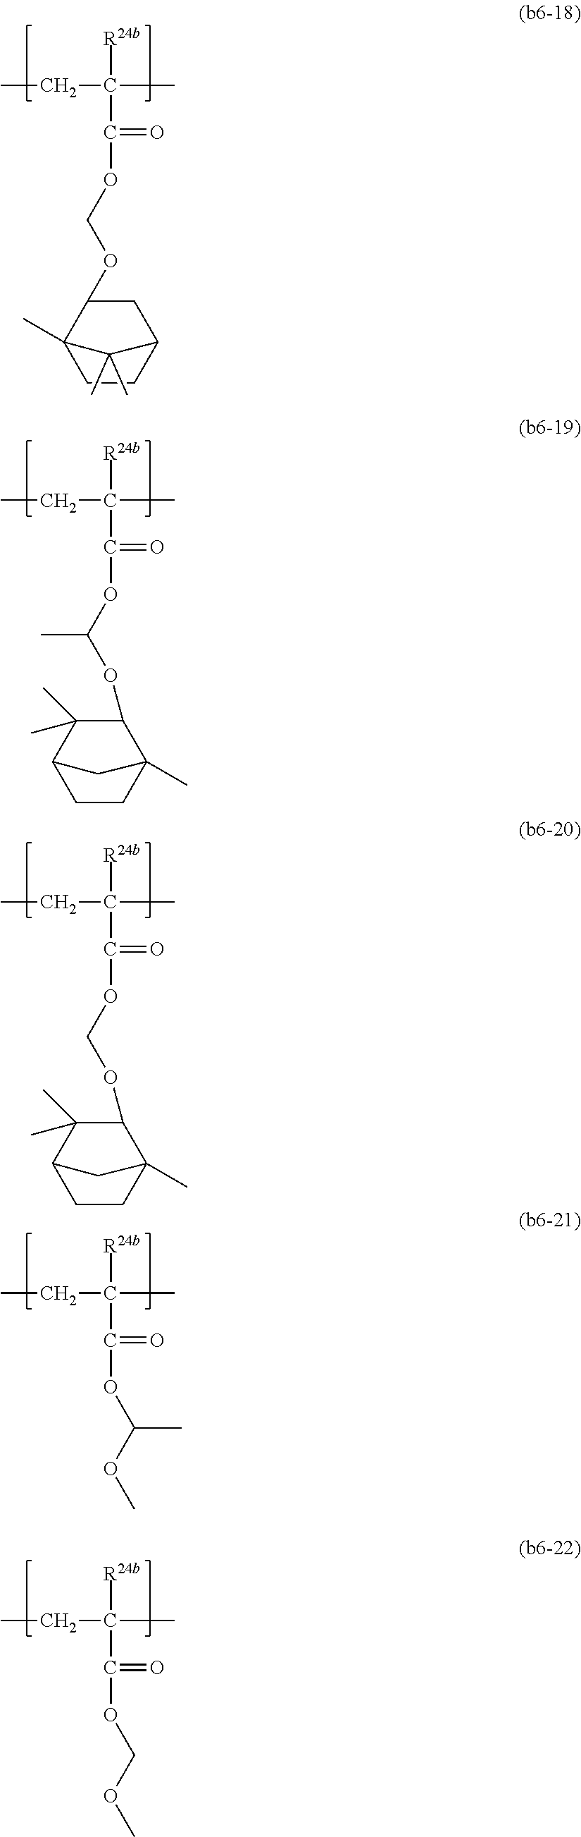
O(COC(C([R24b])(C)CC)=O)C1C2(C)CCC(C1)C2(C)C.O(C(OC(C([R24b])(C)CC)=O)C)C1C(C)(C)C2CCC1(C)C2.O(COC(C([R24b])(C)CC)=O)C1C(C)(C)C2CCC1(C)C2.O(C(C([R24b])(C)CC)=O)C(OC)C.O(C(C([R24b])(C)CC)=O)COC
